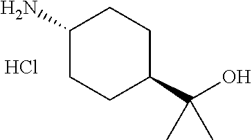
Cl.C1(N)CCC(C(O)(C)C)CC1
